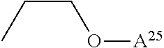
O([A25])CCC
